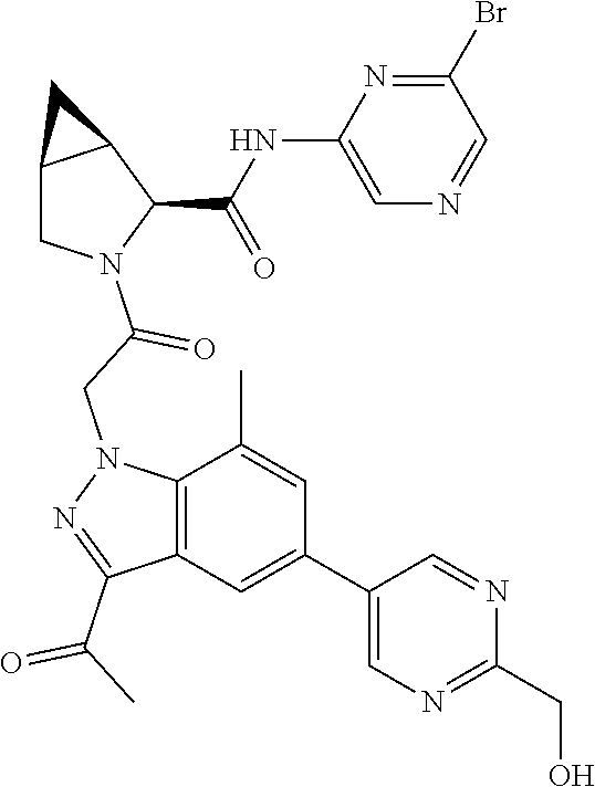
C12CN(C(CN3C4=C(C(C(C)=O)=N3)C=C(C3=CN=C(CO)N=C3)C=C4C)=O)C(C(NC3=CN=CC(Br)=N3)=O)C1C2
